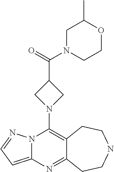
N12C(=CC=N1)N=C1C(=C2N2CC(C(=O)N3CCOC(C)C3)C2)CCNCC1
